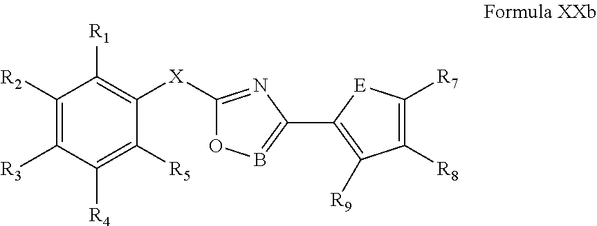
C1([X]C2=C([R1])C([R2])=C([R3])C([R4])=C2[R5])=NC(C2=C([R9])C([R8])=C([R7])[E]2)=BO1
